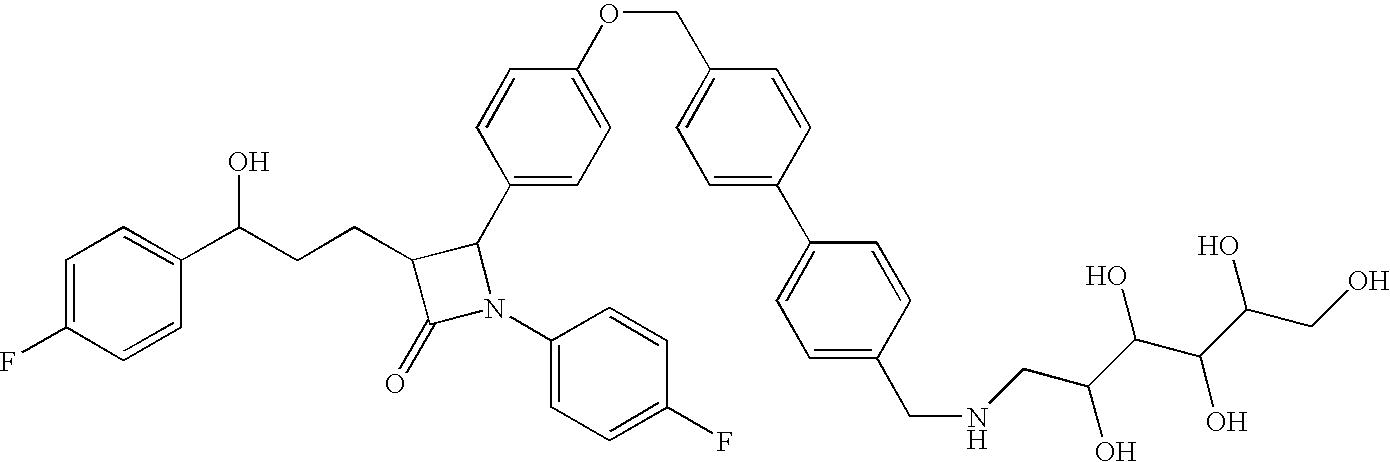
C1=C(F)C=CC(C(CCC2C(=O)N(C3=CC=C(F)C=C3)C2C2=CC=C(OCC3=CC=C(C4=CC=C(CNCC(C(C(C(CO)O)O)O)O)C=C4)C=C3)C=C2)O)=C1
